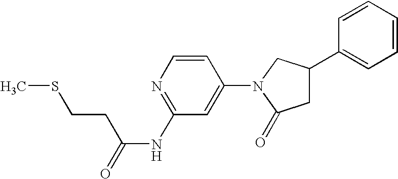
C1=CC(N2C(=O)CC(C3=CC=CC=C3)C2)=CC(NC(=O)CCSC)=N1
